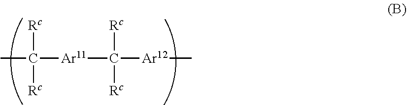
C([Ar11]C([Ar12]C)([Rc])[Rc])(C)([Rc])[Rc]
